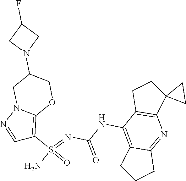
C(NC1=C2C(=NC3=C1CCC31CC1)CCC2)(N=S(N)(=O)C1=C2N(N=C1)CC(N1CC(F)C1)CO2)=O
